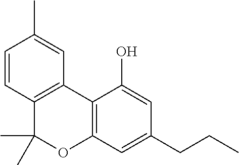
C1(CCC)=CC2=C(C(O)=C1)C1=C(C(C)(C)O2)C=CC(C)=C1
